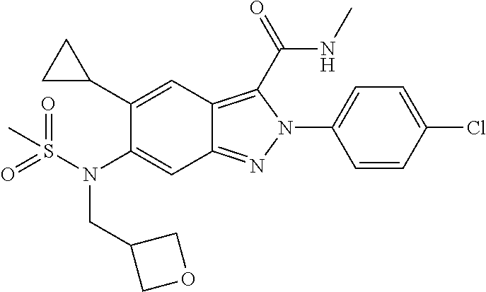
C1=CC(Cl)=CC=C1N1C(C(=O)NC)=C2C(=N1)C=C(N(CC1COC1)S(=O)(=O)C)C(C1CC1)=C2
